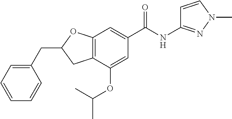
C12=C(C(OC(C)C)=CC(C(NC3=NN(C)C=C3)=O)=C1)CC(CC1=CC=CC=C1)O2
